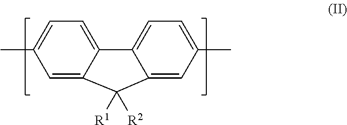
C1=C2C(=CC=C1C)C1=CC=C(C)C=C1C2([R1])[R2]
